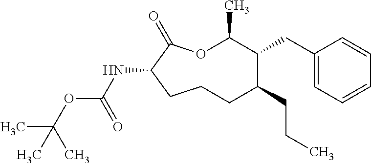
O1C(C)C(CC2=CC=CC=C2)C(CCC)CCCC(NC(OC(C)(C)C)=O)C1=O
